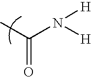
C(=O)(C)N([H])[H]
